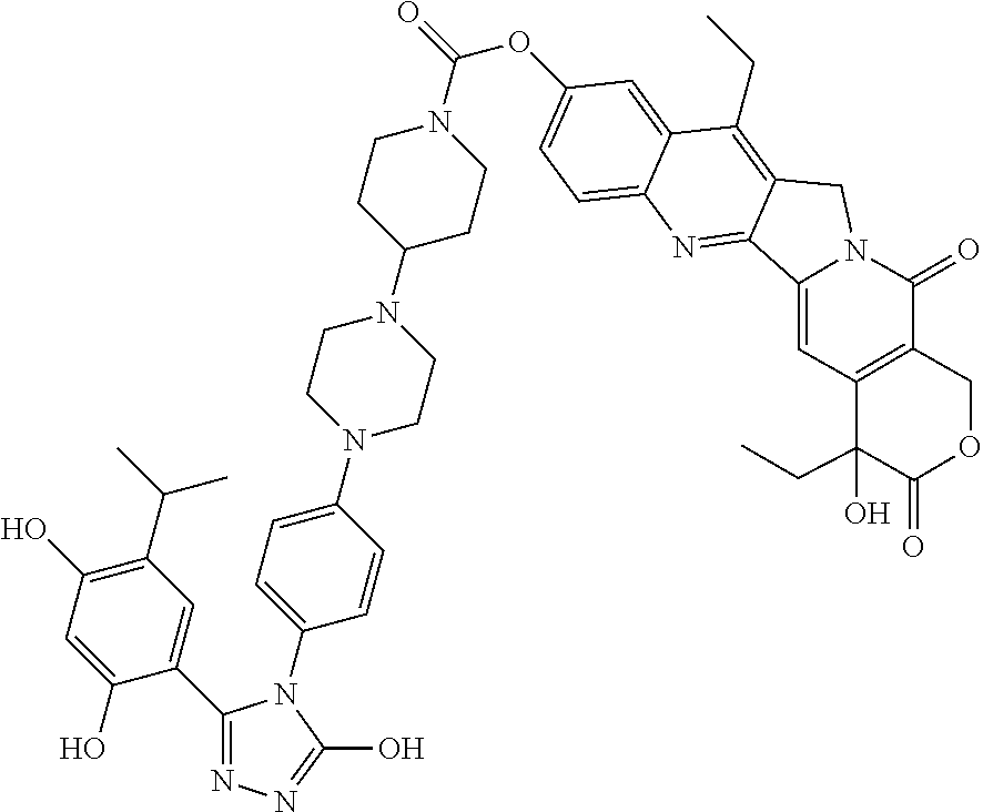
O(C(=O)N1CCC(N2CCN(C3=CC=C(N4C(C5=CC(C(C)C)=C(O)C=C5O)=NN=C4O)C=C3)CC2)CC1)C1=CC=C2C(=C1)C(CC)=C1C(=N2)C2=CC3=C(C(=O)N2C1)COC(=O)C3(O)CC
